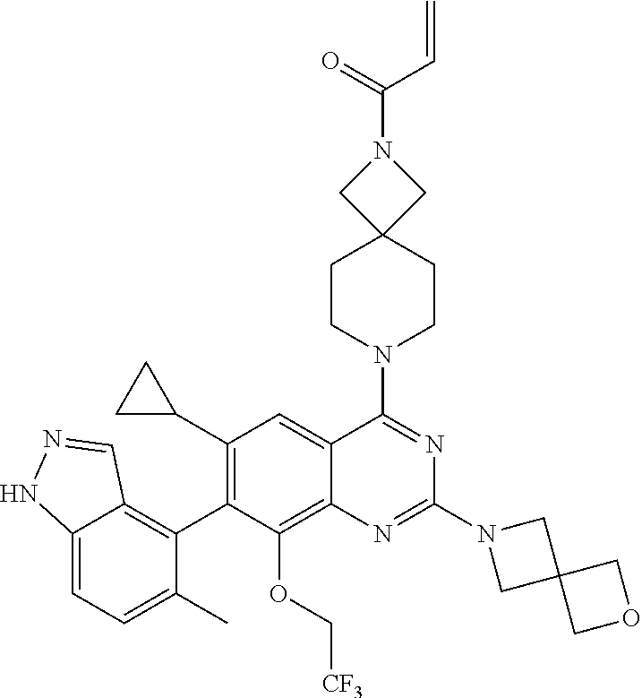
C12=CC=C(C)C(C3=C(C4CC4)C=C4C(=C3OC[CF3])N=C(N3CC5(C3)COC5)N=C4N3CCC4(CC3)CN(C(=O)C=C)C4)=C1C=NN2
